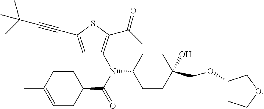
CC1=CCC(C(N(C2CCC(O)(COC3CCOC3)CC2)C2=C(C(C)=O)SC(C#CC(C)(C)C)=C2)=O)CC1
